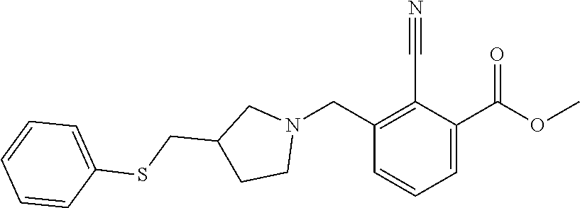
C1=C(C(OC)=O)C(C#N)=C(CN2CC(CSC3=CC=CC=C3)CC2)C=C1
